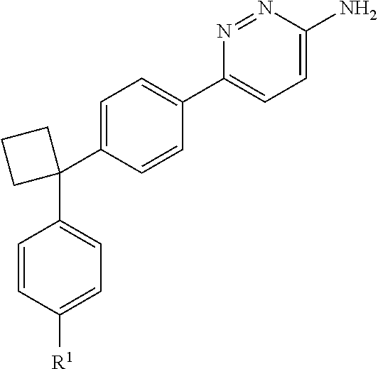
C1(C2=CC=C(C3=CC=C(N)N=N3)C=C2)(C2=CC=C([R1])C=C2)CCC1
